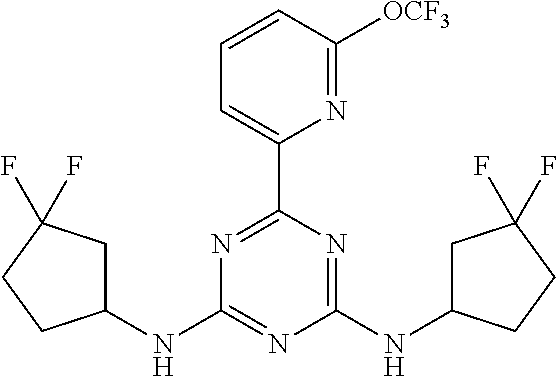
N1=C(C2=CC=CC([OCF3])=N2)N=C(NC2CC(F)(F)CC2)N=C1NC1CC(F)(F)CC1
